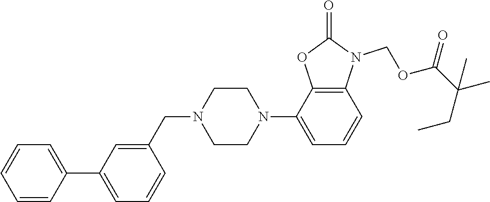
C1=CC=CC(C2=CC=CC(CN3CCN(C4=CC=CC5=C4OC(=O)N5COC(C(C)(CC)C)=O)CC3)=C2)=C1
